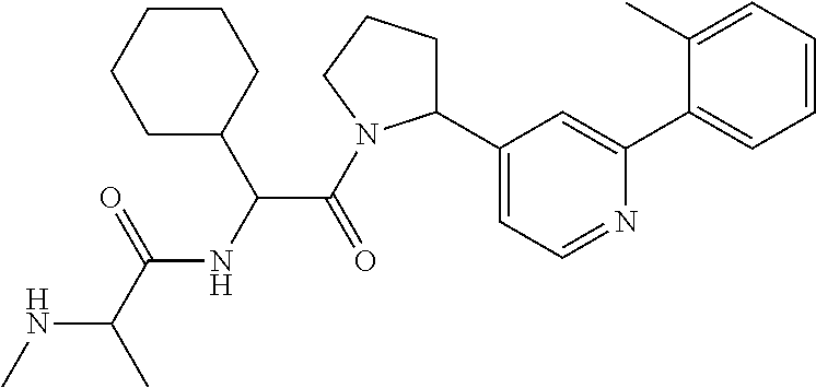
N(C(C)C(=O)NC(C(=O)N1C(C2=CC=NC(C3=CC=CC=C3C)=C2)CCC1)C1CCCCC1)C
